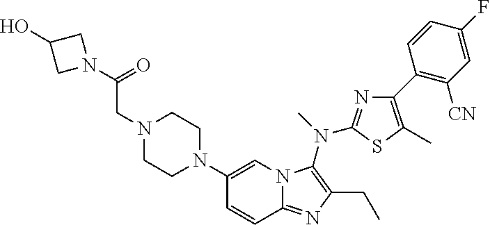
C1(N2CCN(CC(=O)N3CC(O)C3)CC2)=CN2C(=NC(CC)=C2N(C)C2=NC(C3=C([CN])C=C(F)C=C3)=C(C)S2)C=C1
